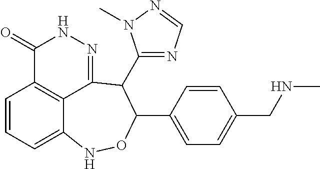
C1=CC=C2C3=C1C(=O)NN=C3C(C1=NC=NN1C)C(C1=CC=C(CNC)C=C1)ON2
